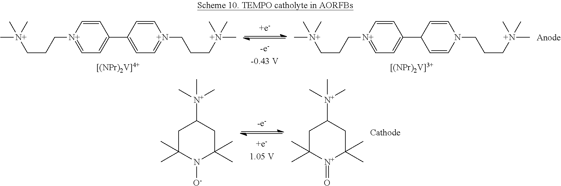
C[N+](C)(CCC[N+]1=CC=C(C2=CC=[N+](CCC[N+](C)(C)C)C=C2)C=C1)C.C[N+](C)(CCC[N+]1=CC=C(C2C=CN(CCC[N+](C)(C)C)C=C2)C=C1)C.C1C(C)(C)N([O-])C(C)(C)CC1[N+](C)(C)C.C1C(C)(C)[N+](=O)C(C)(C)CC1[N+](C)(C)C
